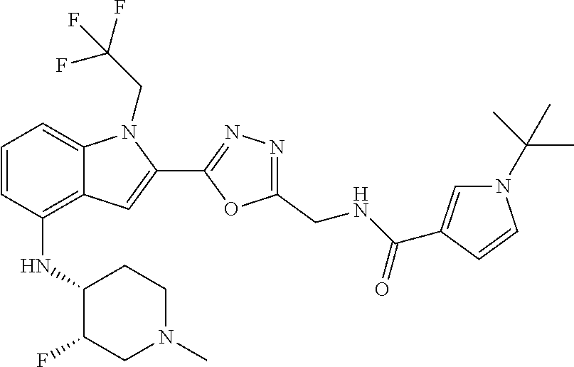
C1=CC(NC2C(F)CN(C)CC2)=C2C(=C1)N(CC(F)(F)F)C(C1=NN=C(CNC(C3=CN(C(C)(C)C)C=C3)=O)O1)=C2
